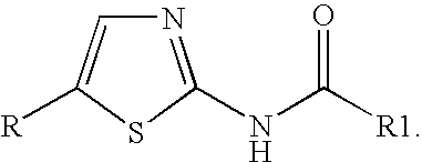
N1=C(NC([R1])=O)SC([R])=C1
